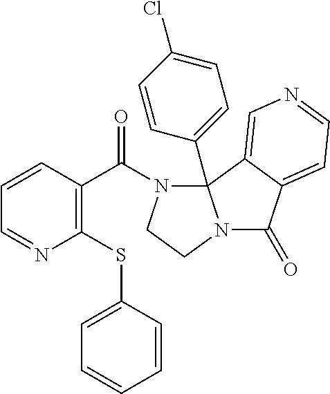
N1=CC=CC(C(N2CCN3C(=O)C4=CC=NC=C4C23C2=CC=C(Cl)C=C2)=O)=C1SC1=CC=CC=C1
